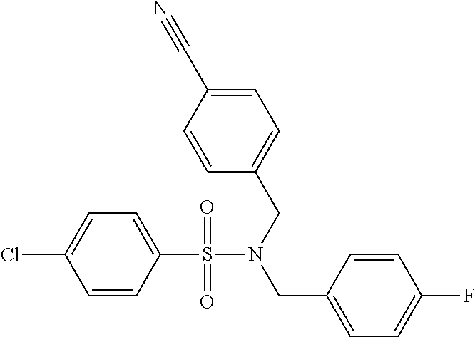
C1=CC(S(=O)(=O)N(CC2=CC=C(C#N)C=C2)CC2=CC=C(F)C=C2)=CC=C1Cl
